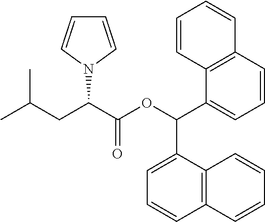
C(C(C)C)C(C(OC(C1=CC=CC2=C1C=CC=C2)C1=CC=CC2=C1C=CC=C2)=O)N1C=CC=C1
